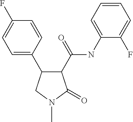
C1(F)=CC=C(C2C(C(=O)NC3=CC=CC=C3F)C(=O)N(C)C2)C=C1
